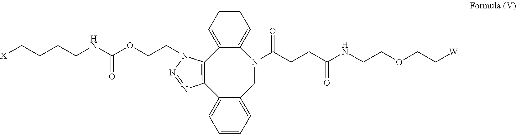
C(CCNC(=O)OCCN1N=NC2=C1C1=CC=CC=C1N(C(CCC(NCCOCC[W])=O)=O)CC1=CC=CC=C21)C[X]
